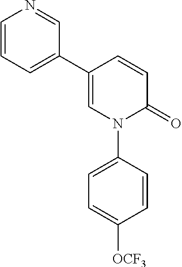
C1=C(C2=CC=CN=C2)C=CC(=O)N1C1=CC=C([OCF3])C=C1
